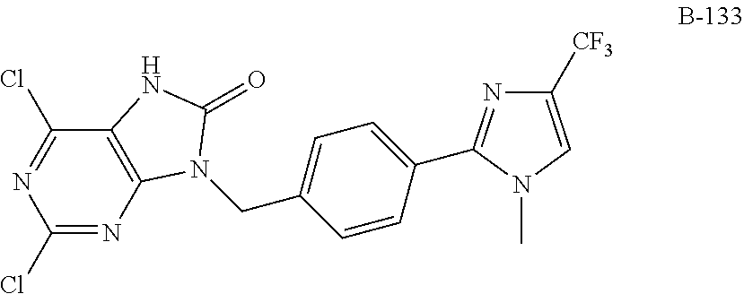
C12=C(N=C(Cl)N=C1Cl)N(CC1=CC=C(C3=NC([CF3])=CN3C)C=C1)C(=O)N2
